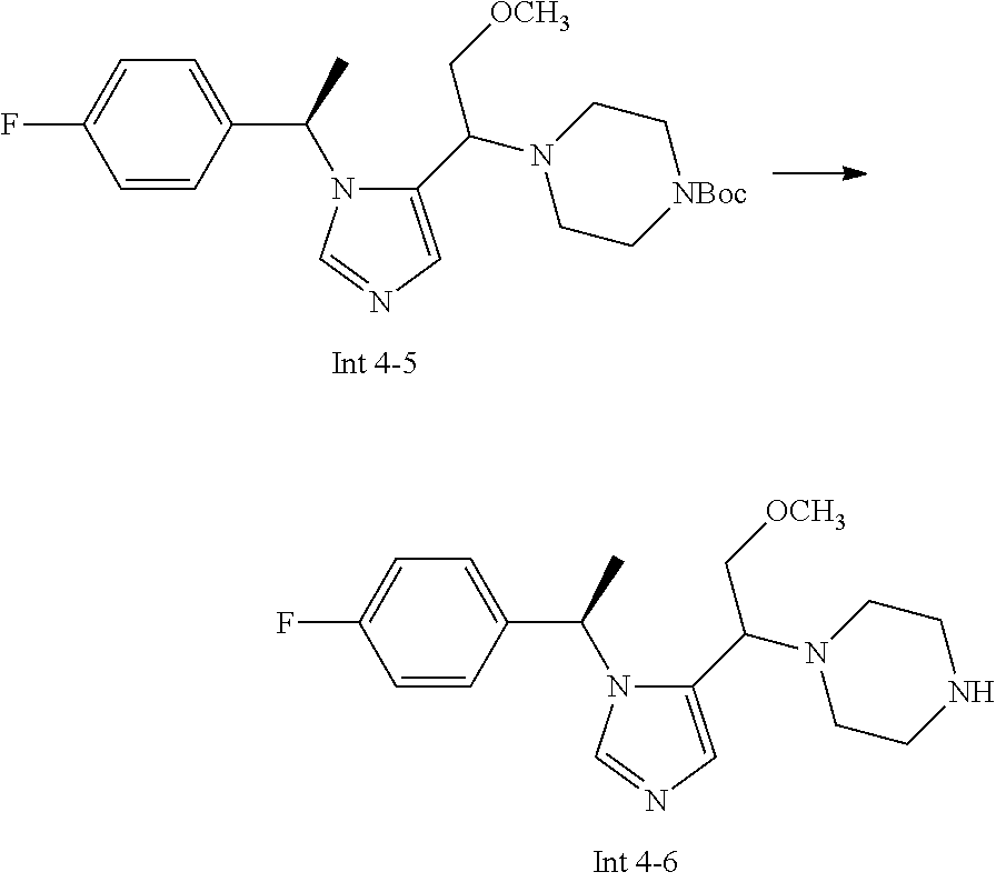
C1=CC(C(C)N2C(C(N3CC[NBoc]CC3)C[OCH3])=CN=C2)=CC=C1F.C1=CC(C(C)N2C(C(N3CCNCC3)C[OCH3])=CN=C2)=CC=C1F
